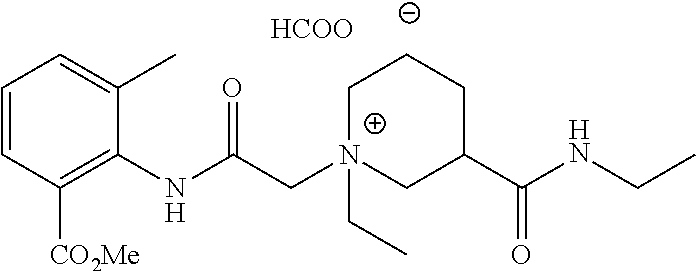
C1=CC([CO2Me])=C(NC(C[N+]2(CC)CC(C(=O)NCC)CCC2)=O)C(C)=C1.[HCOO]
